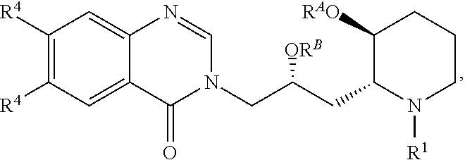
C1([R4])=C([R4])C=C2C(=C1)N=CN(CC(CC1N([R1])CCCC1[RAO])[ORB])C2=O
